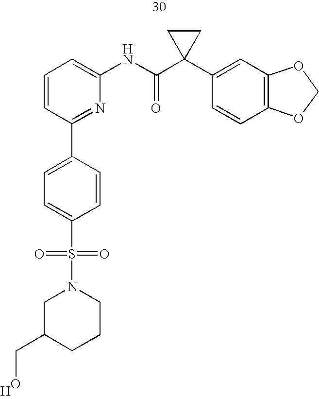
C1=CC(C2=CC=C(S(N3CC(CO)CCC3)(=O)=O)C=C2)=NC(NC(C2(C3=CC4=C(C=C3)OCO4)CC2)=O)=C1.[H]
